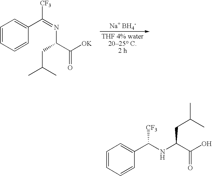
C1=CC=CC(C(=NC(CC(C)C)C([OK])=O)[CF3])=C1.[Na+ BH4-].C1=CC=CC(C(NC(C(O)=O)CC(C)C)[CF3])=C1
